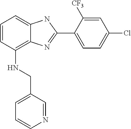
C1=CC(NCC2=CC=CN=C2)=C2C(=C1)NC(C1=CC=C(Cl)C=C1[CF3])=N2
